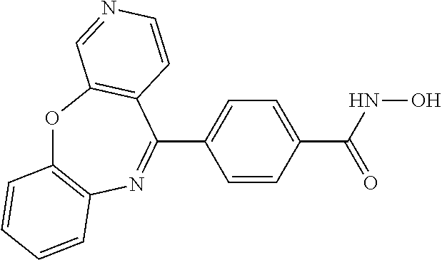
O1C2=C(N=C(C3=CC=C(C(=O)NO)C=C3)C3=C1C=NC=C3)C=CC=C2
